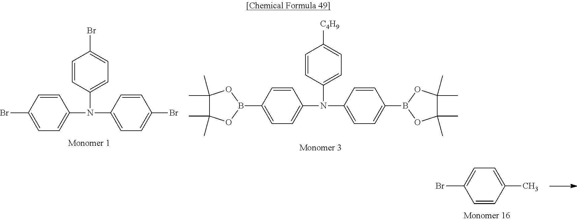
C1(Br)=CC=C(N(C2=CC=C(Br)C=C2)C2=CC=C(Br)C=C2)C=C1.C1(B2OC(C)(C)C(C)(C)O2)=CC=C(N(C2=CC=C([C4H9])C=C2)C2=CC=C(B3OC(C)(C)C(C)(C)O3)C=C2)C=C1.C1=C(Br)C=CC(C)=C1
